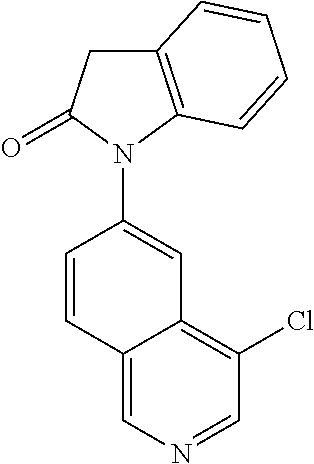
C1(Cl)=C2C(=CN=C1)C=CC(N1C3=C(CC1=O)C=CC=C3)=C2
